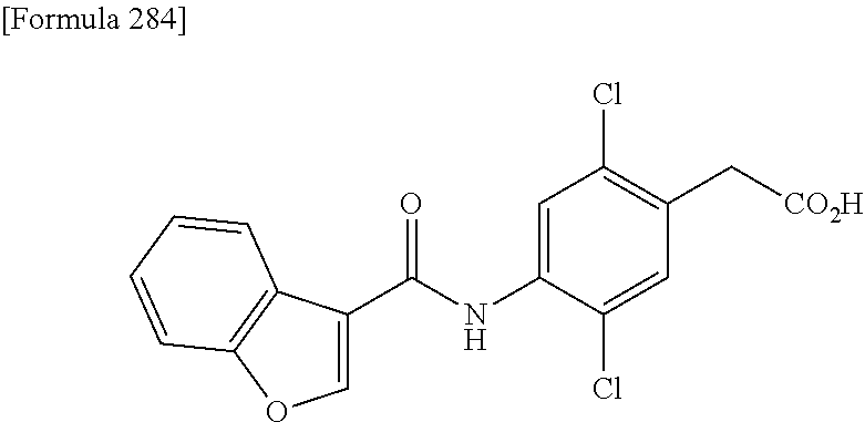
C1=C(C(=O)NC2=CC(Cl)=C(C[CO2H])C=C2Cl)C2=C(O1)C=CC=C2
